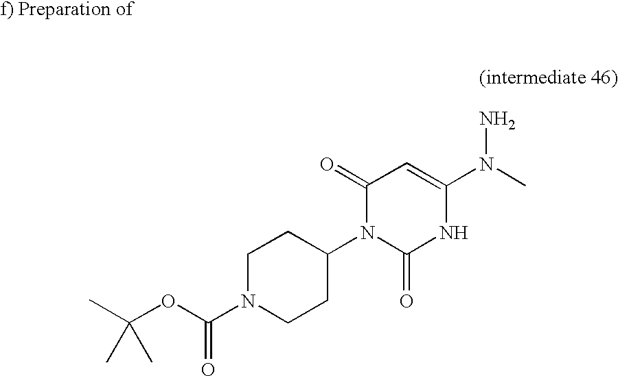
C1(N2C(=O)C=C(N(C)N)NC2=O)CCN(C(OC(C)(C)C)=O)CC1
